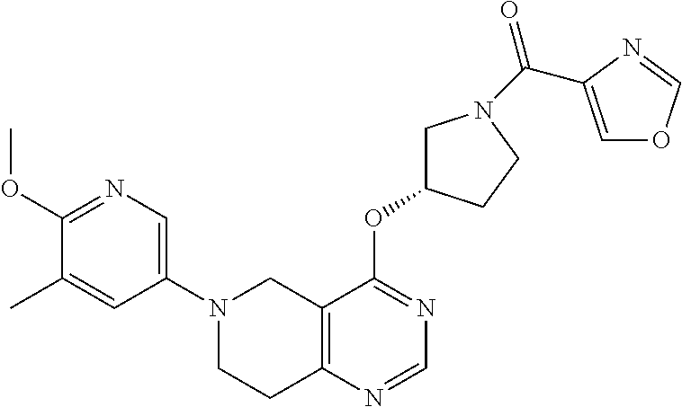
C1(N2CCC3=C(C2)C(OC2CN(C(C4=COC=N4)=O)CC2)=NC=N3)=CN=C(OC)C(C)=C1
